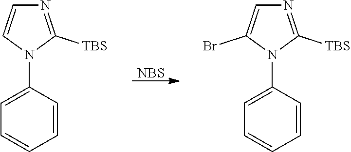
[NBS].C1=CC=CC(N2C([TBS])=NC=C2)=C1.C1=CC=CC(N2C([TBS])=NC=C2Br)=C1
